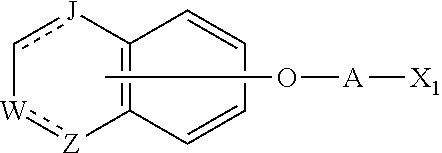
c1[J]C2=C([Z]:[W]-1)C=CC=C2.O(C)[A][X1]
